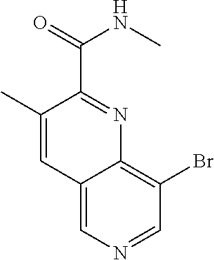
C1(C)=CC2=CN=CC(Br)=C2N=C1C(NC)=O
